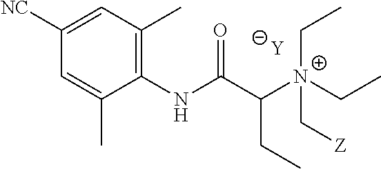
[Y].C1=C(C)C(NC(C([N+](C[Z])(CC)CC)CC)=O)=C(C)C=C1[NC]
